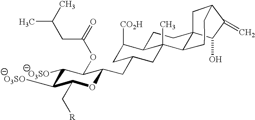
C1([O3SO])C([O3SO])C(C[R])OC(CC2CC([CO2H])C3CCC45C(C3(C)C2)CCCC(C4)C(=C)C5O)C1OC(=O)CC(C)C
